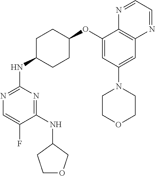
C1(OC2CCC(NC3=NC=C(F)C(NC4CCOC4)=N3)CC2)=CC(N2CCOCC2)=CC2=C1N=CC=N2
